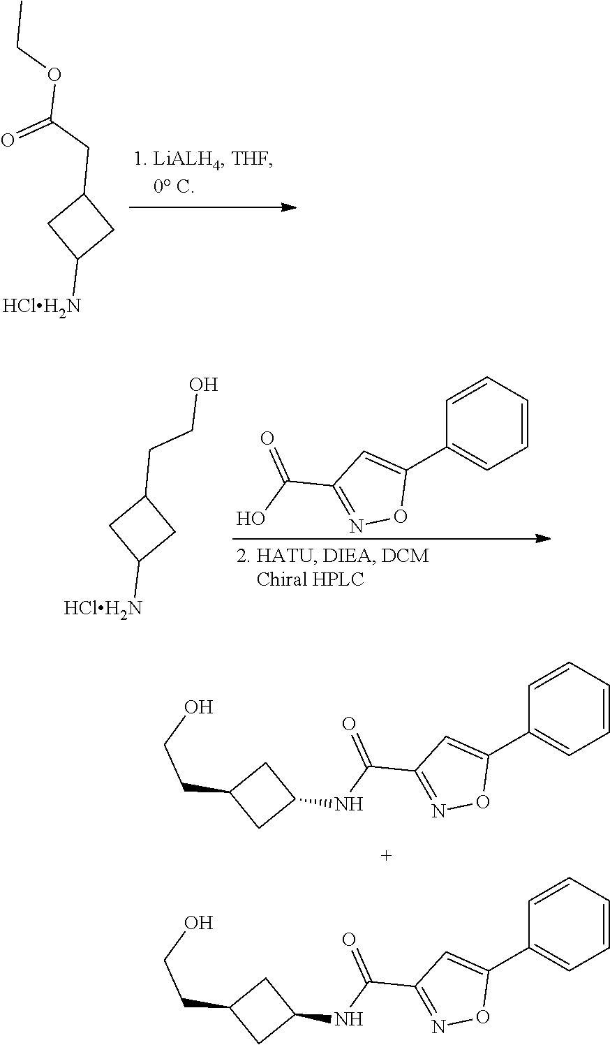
C1(CC(OCC)=O)CC([HClH2N])C1.C1=CC=CC=C1C1=CC(C(O)=O)=NO1.C1(CCO)CC([HClH2N])C1.C1=CC=CC=C1C1=CC(C(NC2CC(CCO)C2)=O)=NO1.C1=CC=CC=C1C1=CC(C(NC2CC(CCO)C2)=O)=NO1
